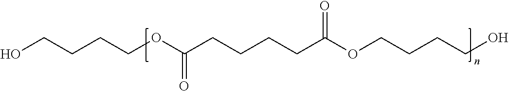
OCCCCOC(CCCCC(OCCCCO)=O)=O
